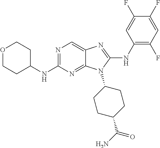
N1=C(NC2CCOCC2)N=C2C(=C1)N=C(NC1=C(F)C=C(F)C(F)=C1)N2C1CCC(C(N)=O)CC1
